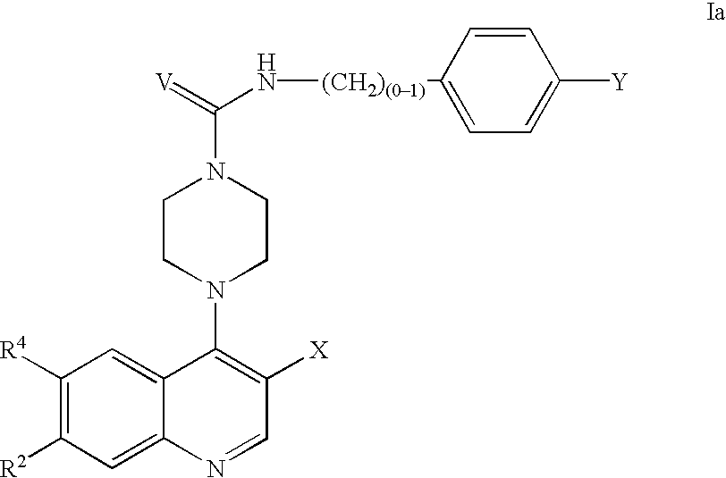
C1([R4])=C([R2])C=C2C(=C1)C(N1CCN(C(=[V])N[(CH2)(01)]C3=CC=C([Y])C=C3)CC1)=C([X])C=N2
